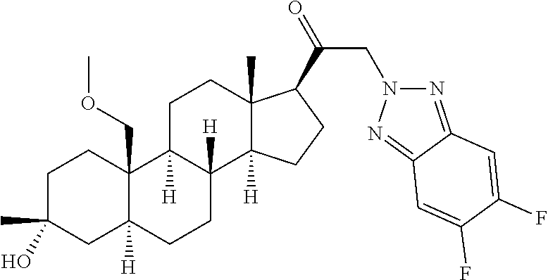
C1C(C)(O)CC2([H])C(COC)(C1)C1([H])C([H])(CC2)C2([H])C(C)(CC1)C(C(=O)CN1N=C3C(=N1)C=C(F)C(F)=C3)CC2
